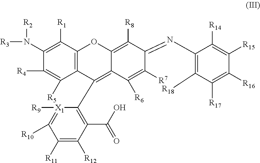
C1(N([R3])[R2])=C([R1])C2=C(C([R5])=C1[R4])C(C1=C(C(O)=O)C([R12])=C([R11])C([R10])=[X1]1[R9])=C1C(=C([R8])C(=NC3=C([R18])C([R17])=C([R16])C([R15])=C3[R14])C([R7])=C1[R6])O2
